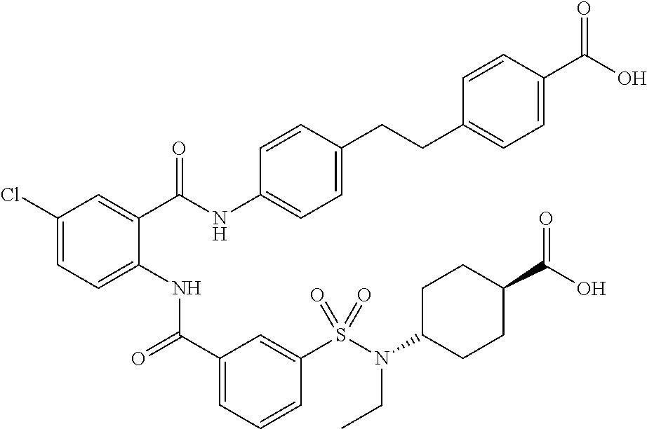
C1(Cl)=CC=C(NC(C2=CC=CC(S(N(CC)C3CCC(C(=O)O)CC3)(=O)=O)=C2)=O)C(C(NC2=CC=C(CCC3=CC=C(C(O)=O)C=C3)C=C2)=O)=C1
